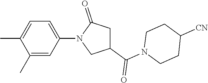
C1=C(C)C(C)=CC(N2CC(C(N3CCC([CN])CC3)=O)CC2=O)=C1
